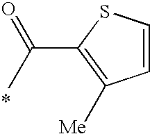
CC(=O)C1=C([Me])C=CS1
